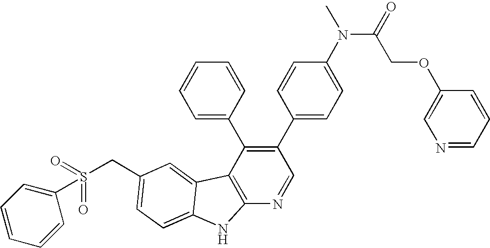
C(C1=CC=C2C(=C1)C1=C(N=CC(C3=CC=C(N(C)C(=O)COC4=CN=CC=C4)C=C3)=C1C1=CC=CC=C1)N2)S(C1=CC=CC=C1)(=O)=O
